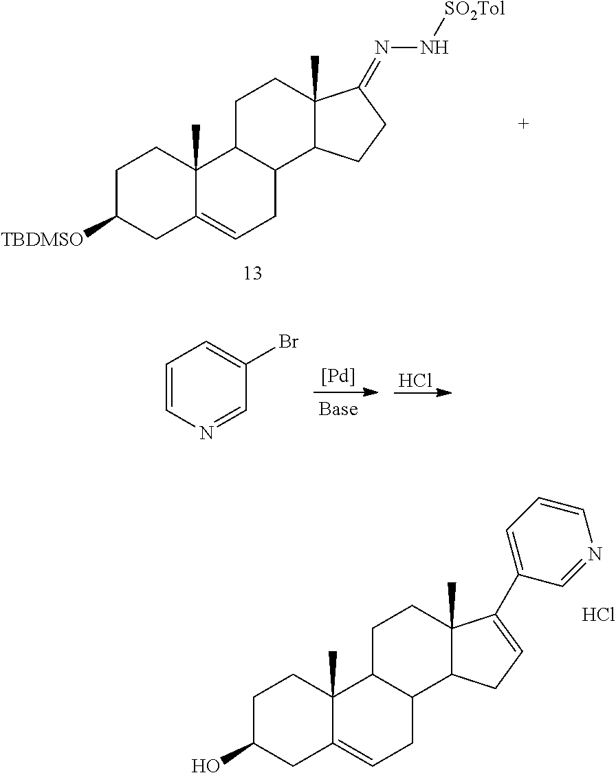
C1C([TBDMSO])CC2=CCC3C(C2(C)C1)CCC1(C)C3CCC1=NN[SO2Tol].C1=CN=CC(Br)=C1.[Pd].Cl.C1C(O)CC2=CCC3C(C2(C)C1)CCC1(C)C3CC=C1C1=CC=CN=C1.Cl
